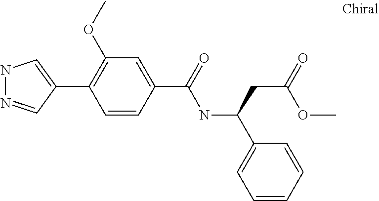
N1N=CC(C2=C(OC)C=C(C(NC(C3=CC=CC=C3)CC(OC)=O)=O)C=C2)=C1
